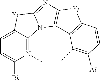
C1=C2C(=N(C)C([Bk])=C1)N1C(=NC3=C1C1=C([Yj]3)C=CC([Al])=C1C)[Yi]2
